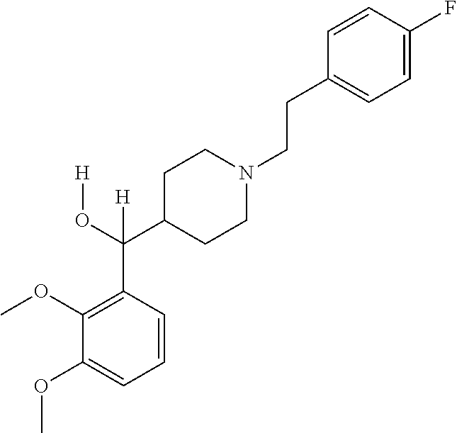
C1=CC(C(O[H])(C2CCN(CCC3=CC=C(F)C=C3)CC2)[H])=C(OC)C(OC)=C1
